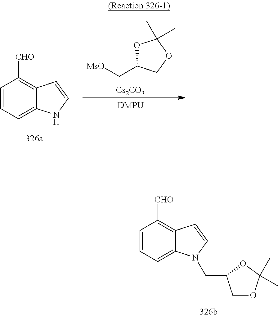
C1=CC=C2C(=C1[CHO])C=CN2CC1COC(C)(C)O1.C1=CC=C2C(=C1[CHO])C=CN2.[Cs2CO3].O1C(C[MsO])COC1(C)C
